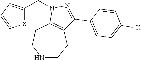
N1CCC2=C(CC1)N(CC1=CC=CS1)N=C2C1=CC=C(Cl)C=C1
